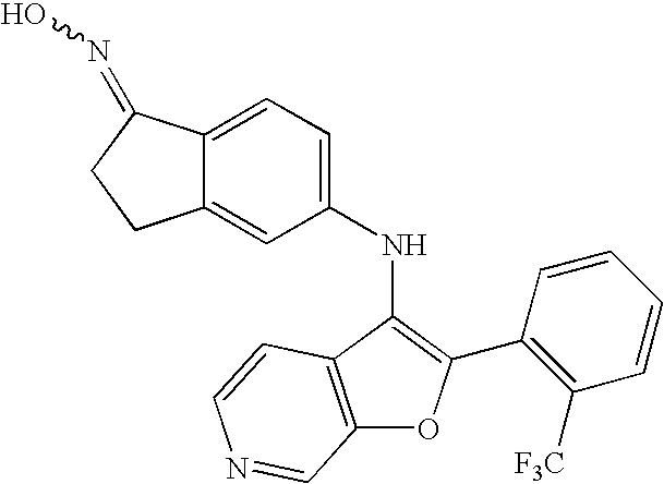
C12=CC(NC3=C(C4=C([F3C])C=CC=C4)OC4=C3C=CN=C4)=CC=C1C(=NO)CC2
